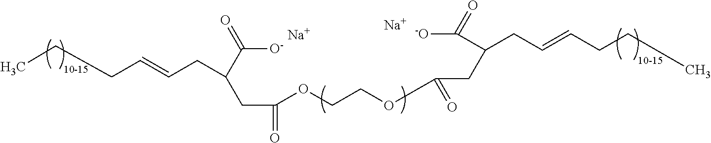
[O-]C(C(CC(=O)OCCOC(CC(C([-O])=O)CC=CCCC)=O)CC=CCCC)=O.[Na].[Na]
